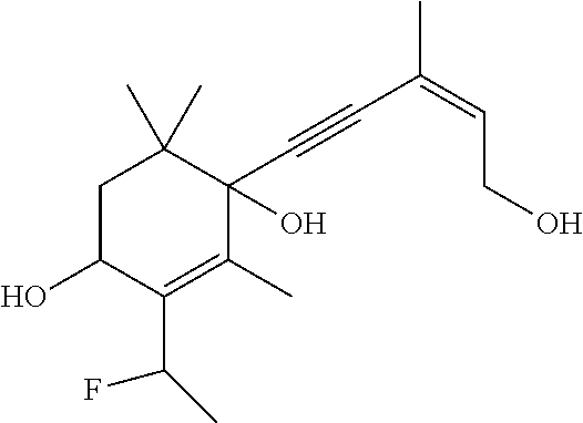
C1C(O)C(C(C)F)=C(C)C(C#CC(=CCO)C)(O)C1(C)C
